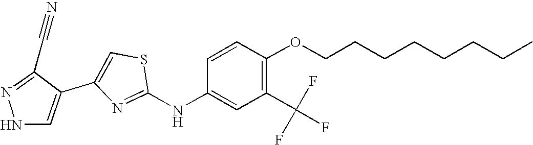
C1(NC2=CC(C(F)(F)F)=C(OCCCCCCCC)C=C2)=NC(C2=CNN=C2C#N)=CS1
